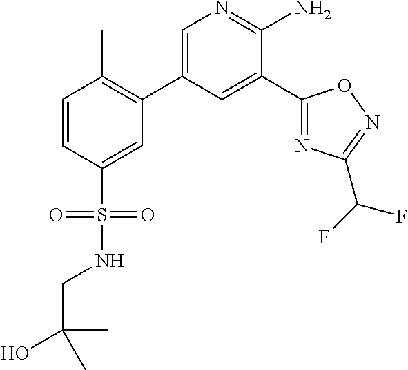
C1=CC(S(NCC(C)(C)O)(=O)=O)=CC(C2=CN=C(N)C(C3=NC(C(F)F)=NO3)=C2)=C1C
